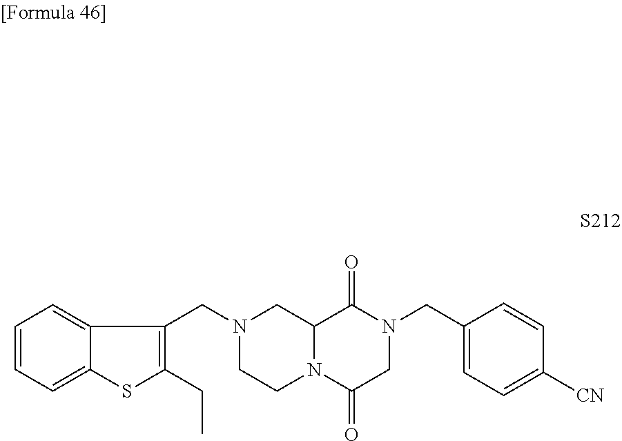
C1=CC=C2C(=C1)C(CN1CCN3C(C1)C(=O)N(CC1=CC=C([CN])C=C1)CC3=O)=C(CC)S2
